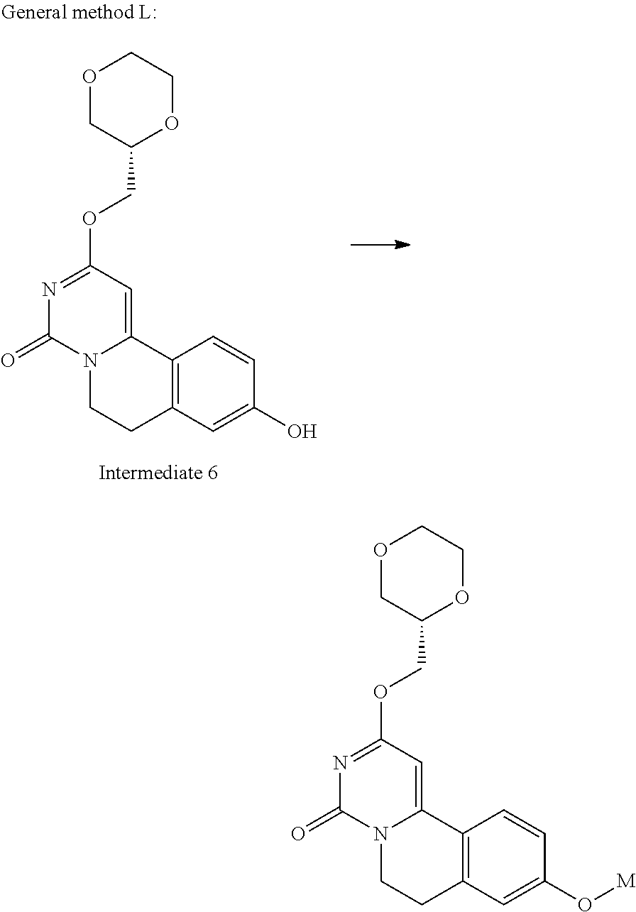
O1CC(COC2=NC(=O)N3C(=C2)C2=C(CC3)C=C(O)C=C2)OCC1.O1CC(COC2=NC(=O)N3C(=C2)C2=C(CC3)C=C(O[M])C=C2)OCC1
